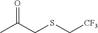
CC(CSC[CF3])=O
